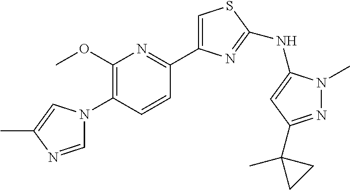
C1=NC(C)=CN1C1=C(OC)N=C(C2=CSC(NC3=CC(C4(C)CC4)=NN3C)=N2)C=C1
